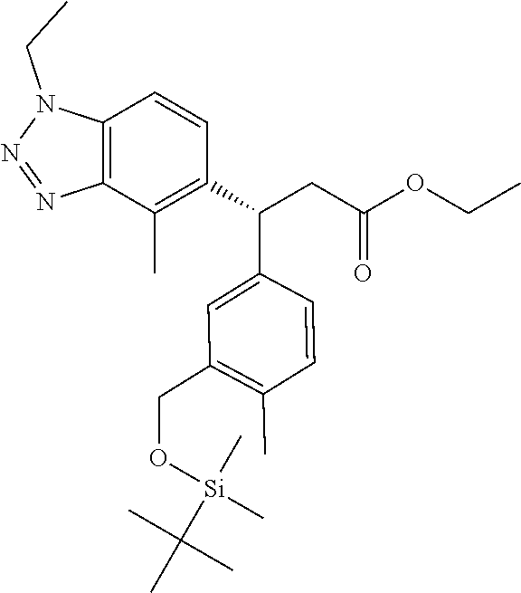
C12=C(C(C)=C(C(CC(=O)OCC)C3=CC(CO[Si](C)(C)C(C)(C)C)=C(C)C=C3)C=C1)N=NN2CC
